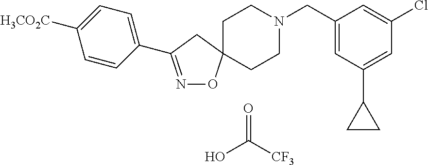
N1=C(C2=CC=C([H3CO2C])C=C2)CC2(O1)CCN(CC1=CC(C3CC3)=CC(Cl)=C1)CC2.O=C([CF3])O
